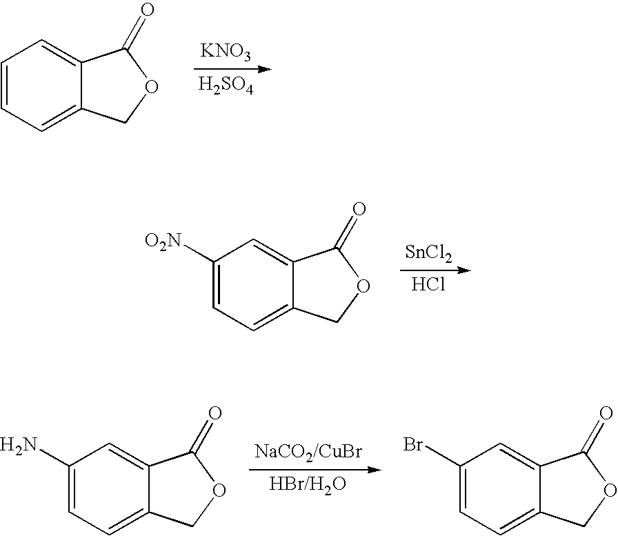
[KNO3].[H2SO4].C1=CC=C2C(=C1)C(=O)OC2.[SnCl2].Cl.C1([O2N])=CC=C2C(=C1)C(=O)OC2.C1(N)=CC=C2C(=C1)C(=O)OC2.C1(Br)=CC=C2C(=C1)C(=O)OC2
